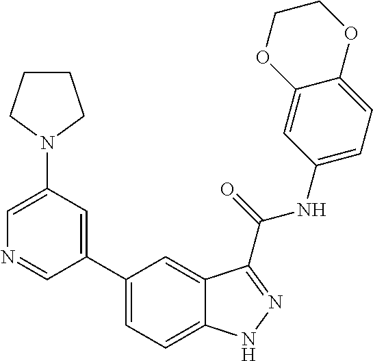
C1(N2CCCC2)=CN=CC(C2=CC=C3C(=C2)C(C(NC2=CC=C4C(=C2)OCCO4)=O)=NN3)=C1
